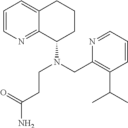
C1=CN=C2C(=C1)CCCC2N(CC1=C(C(C)C)C=CC=N1)CCC(N)=O
